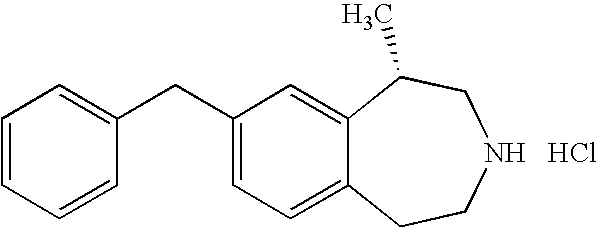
C1=CC=CC(CC2=CC=C3C(=C2)C(C)CNCC3)=C1.Cl
